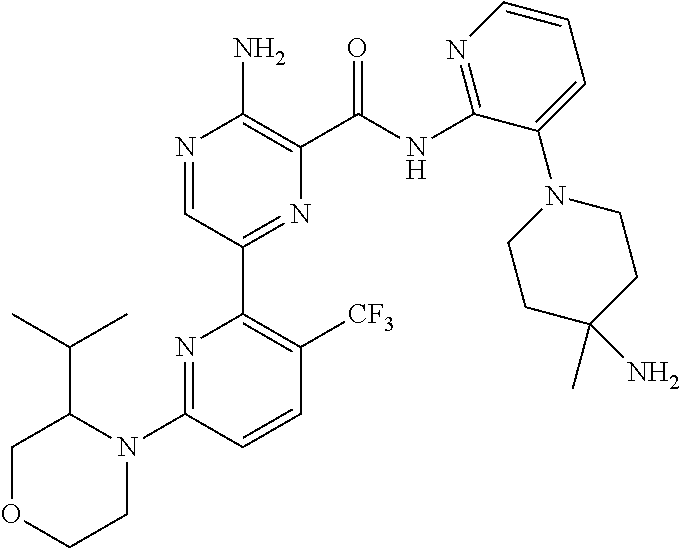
N1=CC(C2=C([CF3])C=CC(N3C(C(C)C)COCC3)=N2)=NC(C(NC2=NC=CC=C2N2CCC(C)(N)CC2)=O)=C1N
